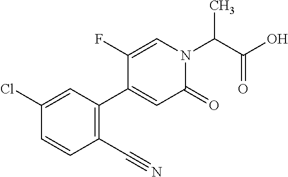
N1(C(C(O)=O)C)C(=O)C=C(C2=C(C#N)C=CC(Cl)=C2)C(F)=C1
